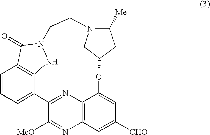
C1=CC=C2C3=C1C(=O)N(N3)CCN1C([Me])CC(OC3=CC([CHO])=CC4=C3N=C2C([MeO])=N4)C1
